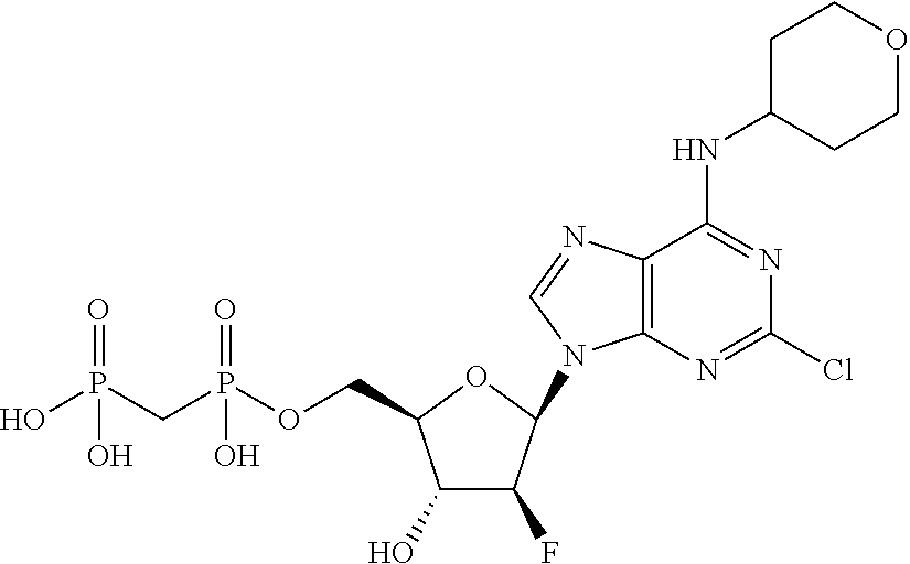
C1(O)C(F)C(N2C3=C(N=C2)C(NC2CCOCC2)=NC(Cl)=N3)OC1COP(CP(O)(=O)O)(=O)O
